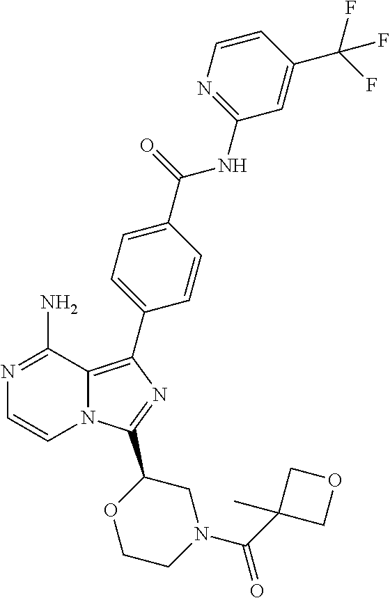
N1=C(N)C2=C(C3=CC=C(C(=O)NC4=NC=CC(C(F)(F)F)=C4)C=C3)N=C(C3OCCN(C(=O)C4(C)COC4)C3)N2C=C1
